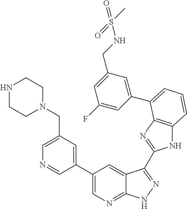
C1(C2=CN=C3C(=C2)C(C2=NC4=C(N2)C=CC=C4C2=CC(CNS(C)(=O)=O)=CC(F)=C2)=NN3)=CC(CN2CCNCC2)=CN=C1
